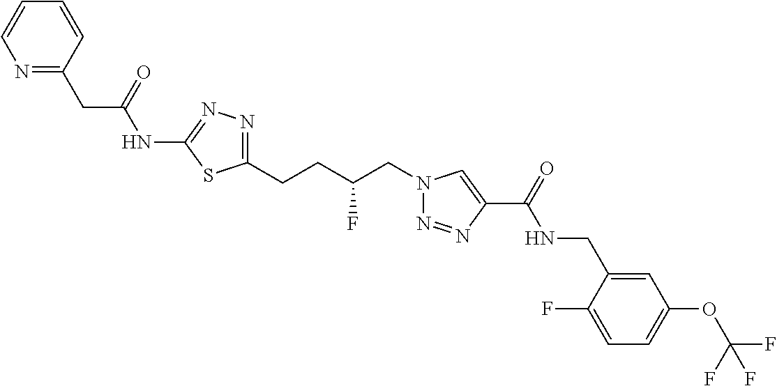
C1=CC(CC(NC2=NN=C(CCC(CN3N=NC(C(=O)NCC4=CC(OC(F)(F)F)=CC=C4F)=C3)F)S2)=O)=NC=C1
